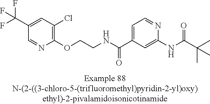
C1(C(F)(F)F)=CC(Cl)=C(OCCNC(C2=CC=NC(NC(=O)C(C)(C)C)=C2)=O)N=C1
